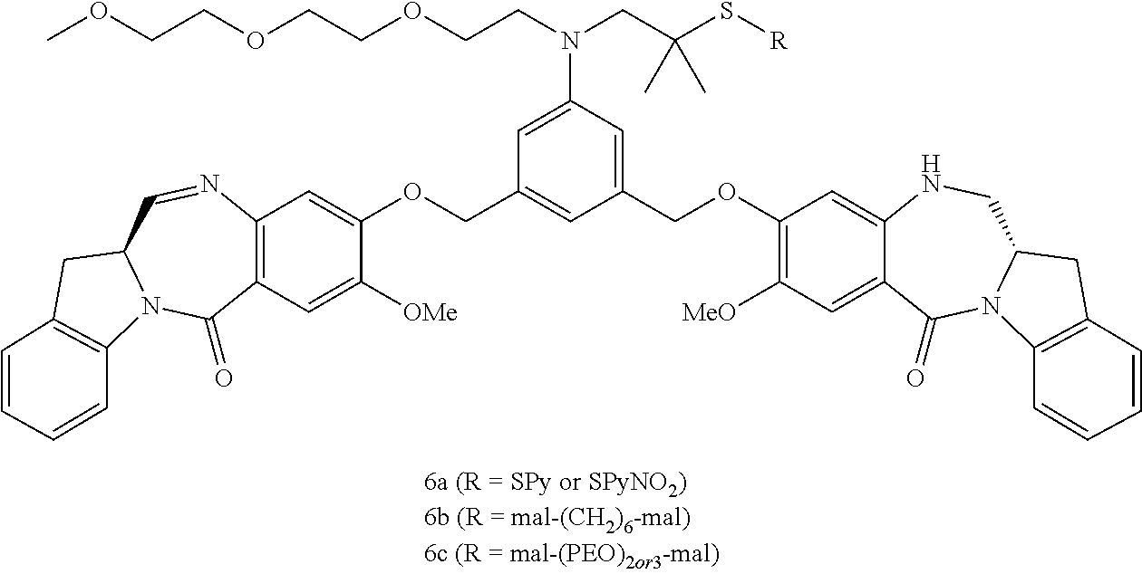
C12=C(C=C([OMe])C(OCC3=CC(COC4=C([MeO])C=C5C(=C4)NCC4N(C5=O)C5=C(C4)C=CC=C5)=CC(N(CCOCCOCCOC)CC(S[R])(C)C)=C3)=C1)C(=O)N1C(C=N2)CC2=C1C=CC=C2
